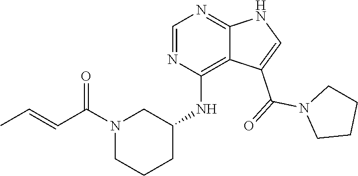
N1(C(C=CC)=O)CCCC(NC2=C3C(=NC=N2)NC=C3C(N2CCCC2)=O)C1
